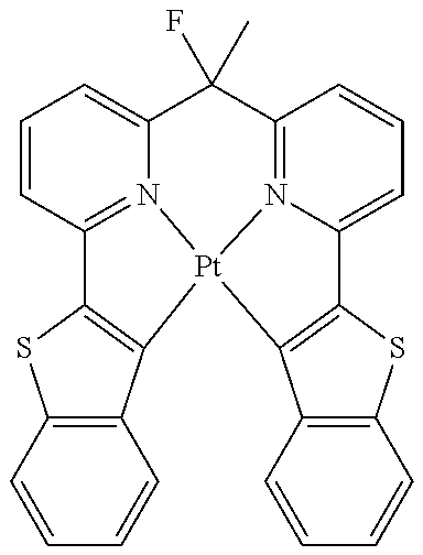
C12=C(C3=C(S1)C1=N4C(=CC=C1)C(F)(C)C1=N5C(=CC=C1)C1=C(C6=C(S1)C=CC=C6)[Pt]345)C=CC=C2
